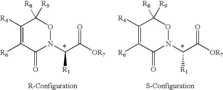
C1([R4])=C([R6])C(=O)N(C(C([OR7])=O)[R1])OC1([R8])[R9].C1([R4])=C([R6])C(=O)N(C(C([OR7])=O)[R1])OC1([R8])[R9]
